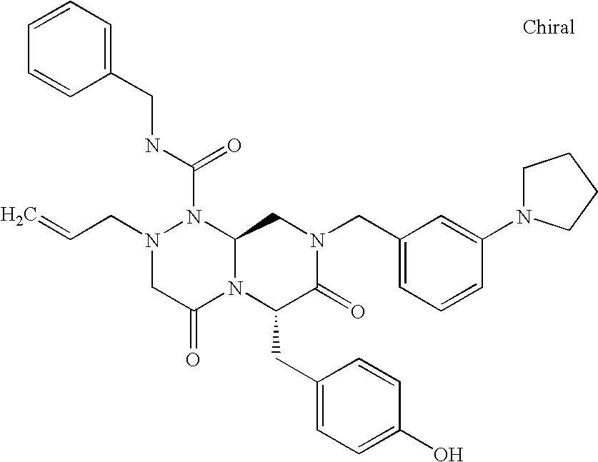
C(N1CC(=O)N2C(N1C(NCC1=CC=CC=C1)=O)CN(CC1=CC=CC(N3CCCC3)=C1)C(=O)C2CC1=CC=C(O)C=C1)C=C
